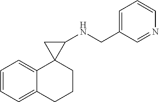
C1=CC=C2C(=C1)CCCC21C(NCC2=CC=CN=C2)C1
